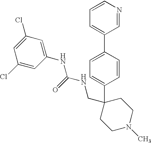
C1=CC=C(C2=CC=C(C3(CNC(NC4=CC(Cl)=CC(Cl)=C4)=O)CCN(C)CC3)C=C2)C=N1
